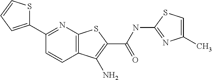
C1(C2=NC3=C(C=C2)C(N)=C(C(NC2=NC(C)=CS2)=O)S3)=CC=CS1
